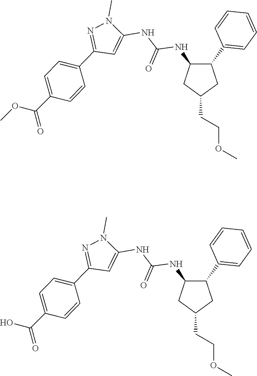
C1(C2=CC=CC=C2)C(NC(NC2=CC(C3=CC=C(C(OC)=O)C=C3)=NN2C)=O)CC(CCOC)C1.C1(C2=CC=CC=C2)C(NC(NC2=CC(C3=CC=C(C(O)=O)C=C3)=NN2C)=O)CC(CCOC)C1
